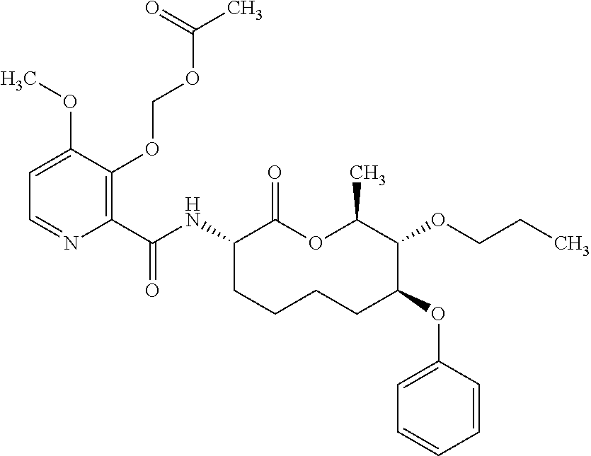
C1(C(NC2C(=O)OC(C)C(OCCC)C(OC3=CC=CC=C3)CCCC2)=O)=C(OCOC(C)=O)C(OC)=CC=N1
